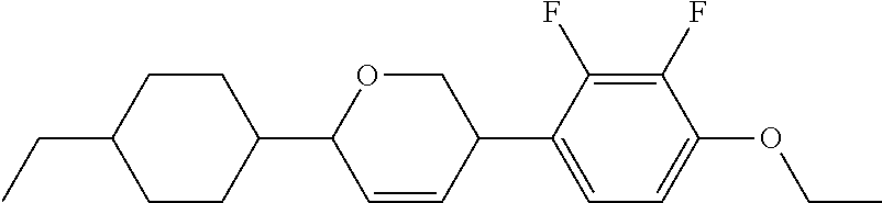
C1(F)=C(F)C(OCC)=CC=C1C1COC(C2CCC(CC)CC2)C=C1
